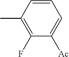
C1=CC(C)=C(F)C([Ac])=C1
